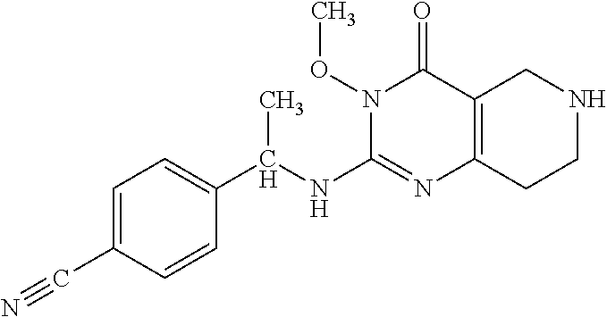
C1=C(C#N)C=CC(C(NC2=NC3=C(C(=O)N2OC)CNCC3)C)=C1
